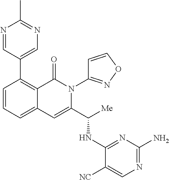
C1(C2=C3C(=CC=C2)C=C(C([Me])NC2=NC(N)=NC=C2[NC])N(C2=NOC=C2)C3=O)=CN=C(C)N=C1
